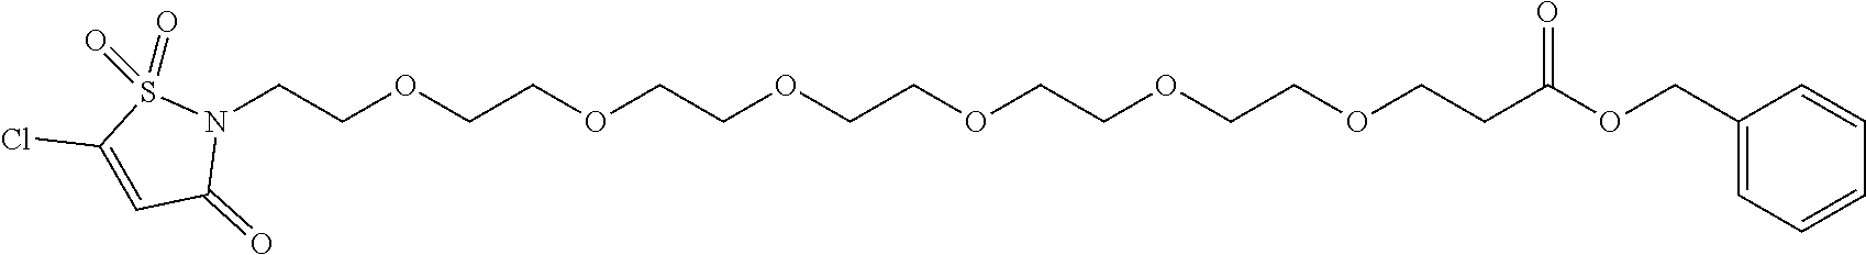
C1(=O)N(CCOCCOCCOCCOCCOCCOCCC(=O)OCC2=CC=CC=C2)S(=O)(=O)C(Cl)=C1
